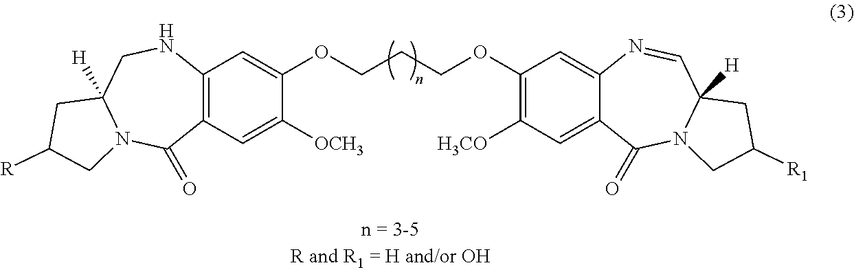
C1=C(OCCCOC2=C([H3CO])C=C3C(=C2)N=CC2([H])N(C3=O)CC([R1])C2)C([OCH3])=CC2=C1NCC1([H])N(C2=O)CC([R])C1
